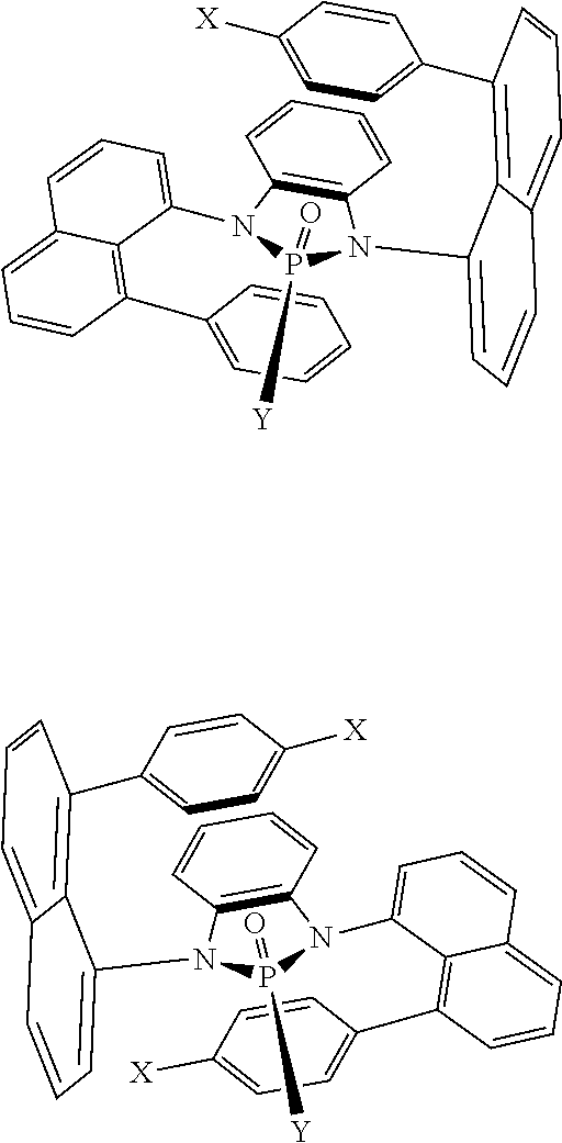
C1=CC(C2=CC=C([X])C=C2)=C2C(=C1)C=CC=C2N1C2=C(C=CC=C2)N(C2=CC=CC3=CC=CC(C4=CC=CC=C4)=C32)P1(=O)[Y].C1=CC(C2=CC=C([X])C=C2)=C2C(=C1)C=CC=C2N1C2=C(C=CC=C2)N(C2=CC=CC3=CC=CC(C4=CC=C([X])C=C4)=C32)P1(=O)[Y]
